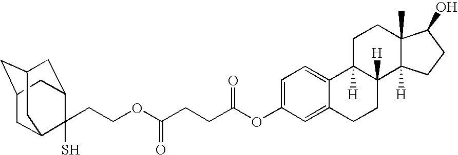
C1=C2C(=CC=C1OC(=O)CCC(OCCC1(S)C3CC4CC(CC1C4)C3)=O)C1([H])C([H])(CC2)C2([H])C(C)(CC1)C(O)CC2
